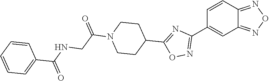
C1=CC2=NON=C2C=C1C1=NOC(C2CCN(C(=O)CNC(C3=CC=CC=C3)=O)CC2)=N1
